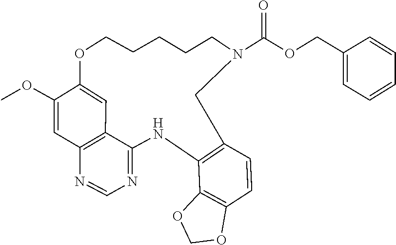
COC1=CC2=C3C(=NC=N2)NC2=C(CN(C(=O)OCC4=CC=CC=C4)CCCCCOC1=C3)C=CC1=C2OCO1
